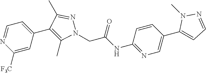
C1([F3C])=CC(C2=C(C)N(CC(NC3=NC=C(C4=CC=NN4C)C=C3)=O)N=C2C)=CC=N1
